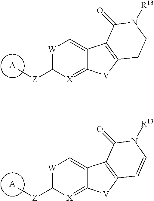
[A].[W]1=C([Z]C)[X]=C2C(=C1)C1=C([V]2)CCN([R13])C1=O.[A].[W]1=C([Z]C)[X]=C2C(=C1)C1=C([V]2)C=CN([R13])C1=O
